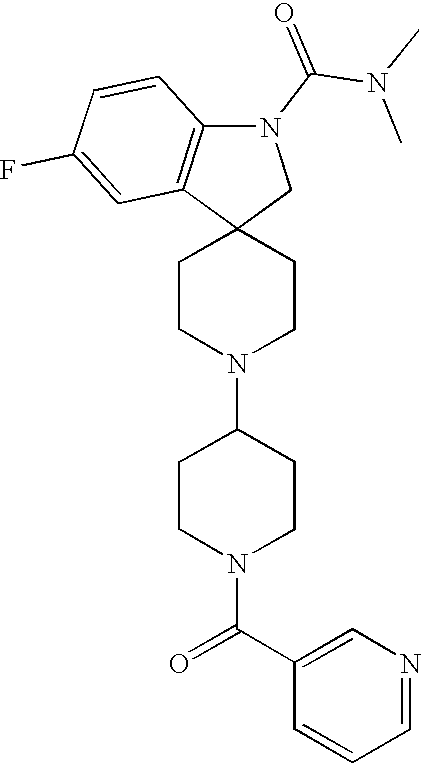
C1CN(C2CCN(C(=O)C3=CN=CC=C3)CC2)CCC12CN(C(N(C)C)=O)C1=C2C=C(F)C=C1
